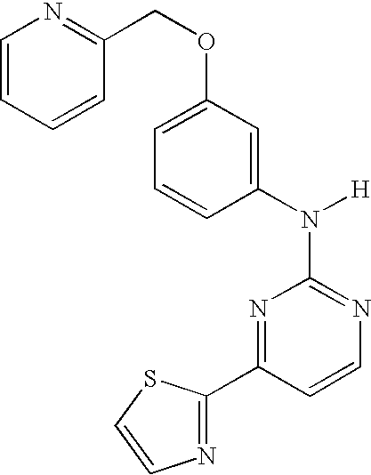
N1=C(N([H])C2=CC(OCC3=NC=CC=C3)=CC=C2)N=C(C2=NC=CS2)C=C1
